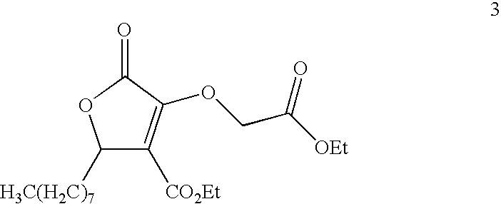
C1([H3C(H2C)7])C([CO2Et])=C(OCC([OEt])=O)C(=O)O1
